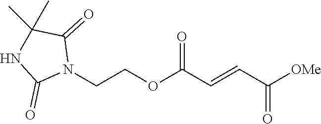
[OMe]C(C=CC(OCCN1C(=O)C(C)(C)NC1=O)=O)=O
